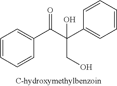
C1=CC=CC(C(C(CO)(O)C2=CC=CC=C2)=O)=C1
